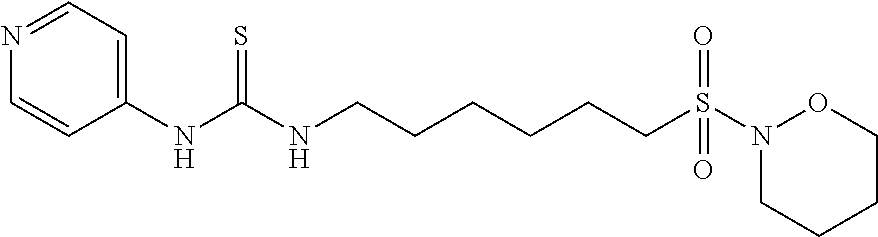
N1=CC=C(NC(=S)NCCCCCCS(=O)(N2OCCCC2)=O)C=C1
